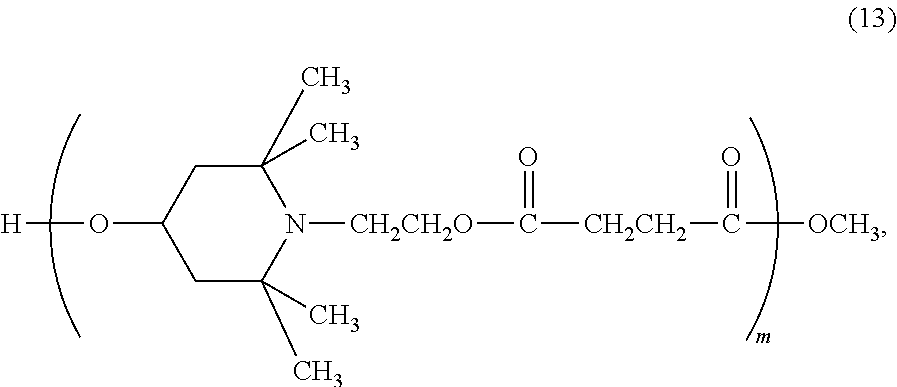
C1(O[H])CC(C)(C)N([CH2CH2O]C(=O)[CH2CH2]C(=O)[OCH3])C(C)(C)C1
